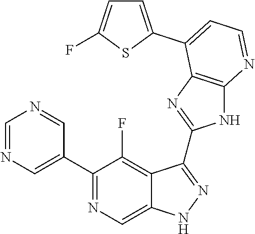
C1=NC=C(C2=NC=C3C(=C2F)C(C2=NC4=C(N2)N=CC=C4C2=CC=C(F)S2)=NN3)C=N1
